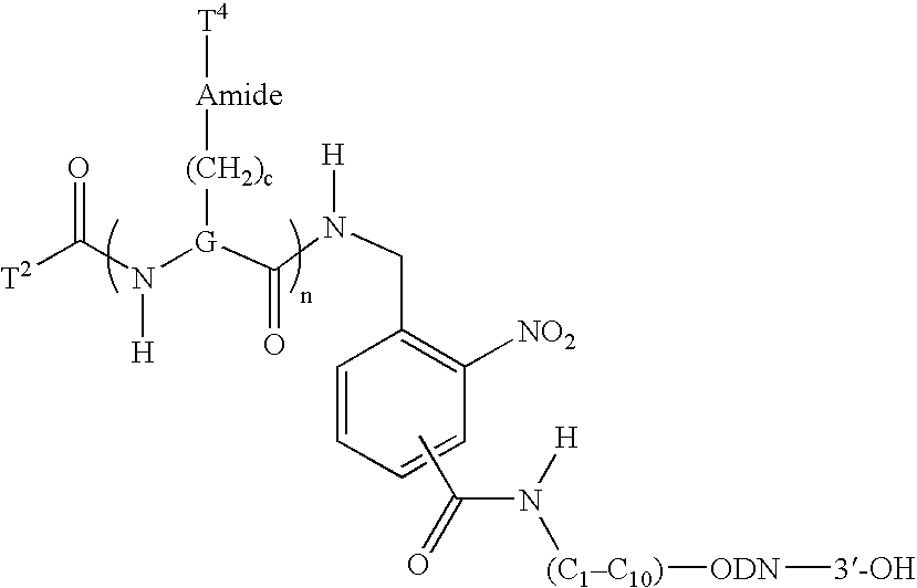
[T4][Amide][(CH2)c][G](N(C(=O)[T2])[H])C(N(CC1=C([NO2])C=CC=C1)[H])=O.CC(=O)N([H])[(C1C10)][ODN][3-OH]
